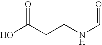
OC(CCNC=O)=O
